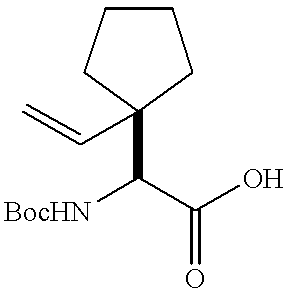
[BocHN]C(C(O)=O)C1(C=C)CCCC1
